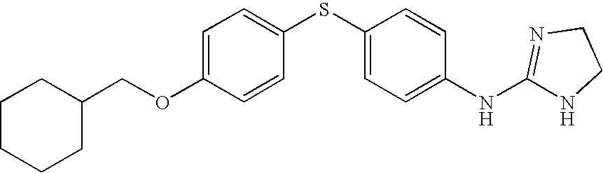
C1=C(OCC2CCCCC2)C=CC(SC2=CC=C(NC3=NCCN3)C=C2)=C1
